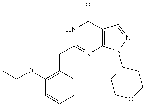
C1(OCC)=C(CC2=NC3=C(C(=O)N2)C=NN3C2CCOCC2)C=CC=C1
